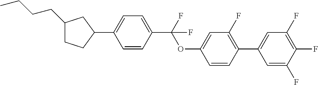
C1(CCCC)CCC(C2=CC=C(C(OC3=CC(F)=C(C4=CC(F)=C(F)C(F)=C4)C=C3)(F)F)C=C2)C1
